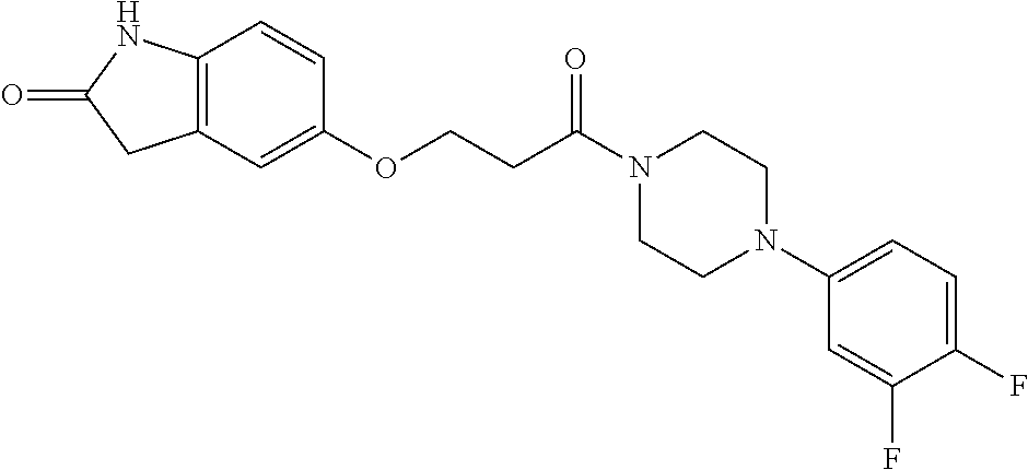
C12=C(C=C(OCCC(N3CCN(C4=CC=C(F)C(F)=C4)CC3)=O)C=C1)CC(=O)N2
